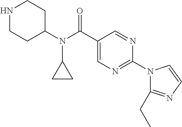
N1CCC(N(C(=O)C2=CN=C(N3C(CC)=NC=C3)N=C2)C2CC2)CC1
